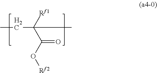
CCC(C(O[Rf2])=O)([Rf1])C
